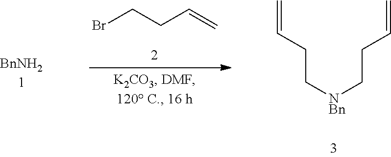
BrCCC=C.C([NBn]CCC=C)CC=C
